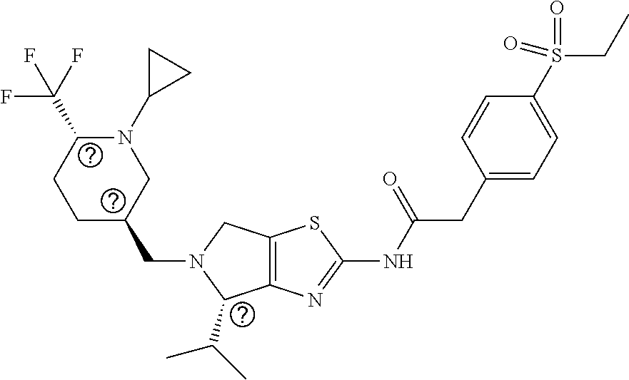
C1C(CN2C(C(C)C)C3=C(C2)SC(NC(CC2=CC=C(S(CC)(=O)=O)C=C2)=O)=N3)CN(C2CC2)C(C(F)(F)F)C1
